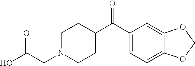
C1N(CC(O)=O)CCC(C(C2=CC=C3C(=C2)OCO3)=O)C1
